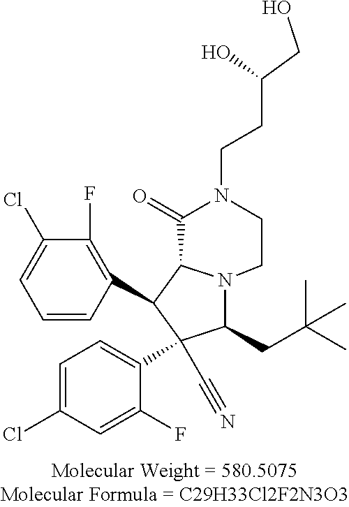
C1(C2C3N(C(CC(C)(C)C)C2(C2=CC=C(Cl)C=C2F)C#N)CCN(CCC(CO)O)C3=O)=C(F)C(Cl)=CC=C1
